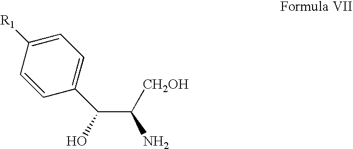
C1([R1])=CC=C(C(C([CH2OH])N)O)C=C1
